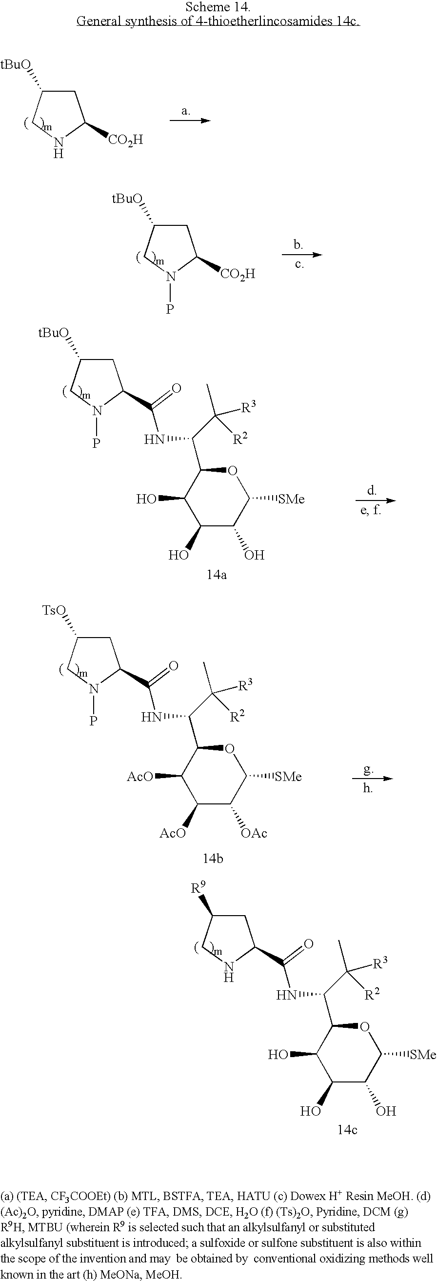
C1C([tBuO])CNC1[CO2H].C1C([tBuO])CN(P)C1[CO2H].C1C([tBuO])CN(P)C1C(NC(C(C)([R2])[R3])C1C(O)C(O)C(O)C([SMe])O1)=O.C1C([TsO])CN(P)C1C(NC(C(C)([R2])[R3])C1C([AcO])C([AcO])C([OAc])C([SMe])O1)=O.C1C([R9])CNC1C(NC(C(C)([R2])[R3])C1C(O)C(O)C(O)C([SMe])O1)=O
